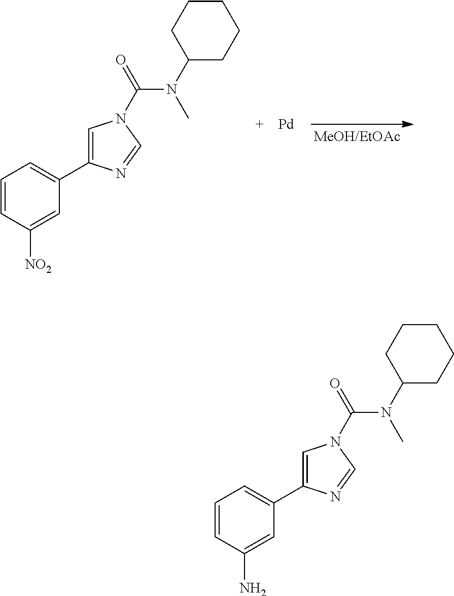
C1=CC([NO2])=CC(C2=CN(C(N(C)C3CCCCC3)=O)C=N2)=C1.[Pd].C1=CC(N)=CC(C2=CN(C(N(C)C3CCCCC3)=O)C=N2)=C1
